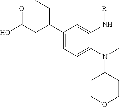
N(C1CCOCC1)(C1=CC=C(C(CC(O)=O)CC)C=C1N[R])C
